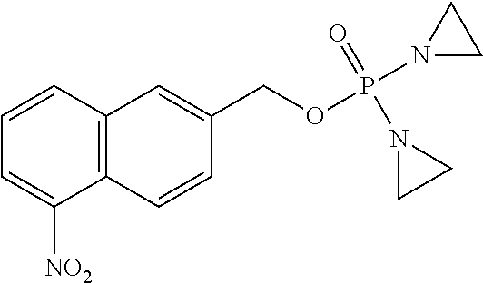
C12=C(C=C(COP(N3CC3)(N3CC3)=O)C=C1)C=CC=C2[NO2]
